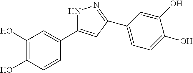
C1(O)=C(O)C=CC(C2=CC(C3=CC=C(O)C(O)=C3)=NN2)=C1
